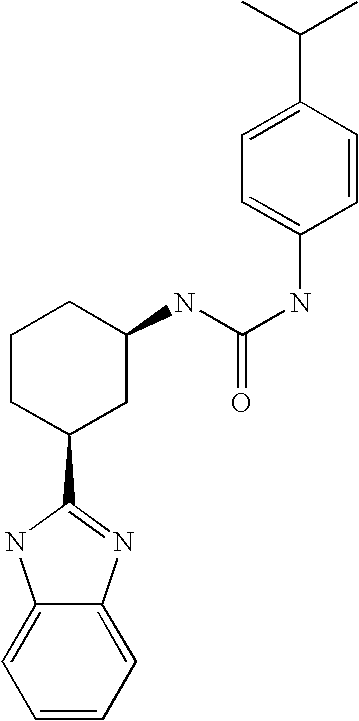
C1=CC=C2C(=C1)NC(C1CC(NC(NC3=CC=C(C(C)C)C=C3)=O)CCC1)=N2
